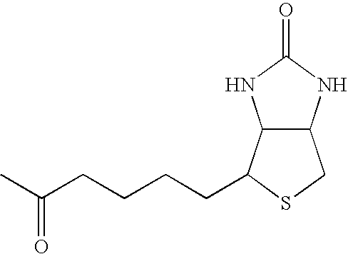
CC(CCCCC1C2C(CS1)NC(=O)N2)=O
